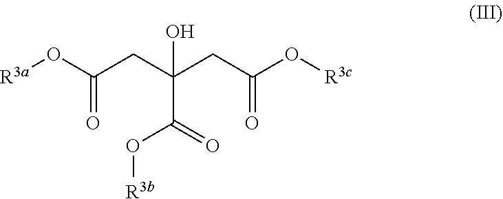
[R3a]OC(CC(CC(O[R3c])=O)(O)C(=O)O[R3b])=O
